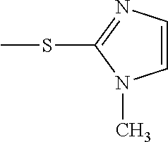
C1(SC)=NC=CN1C
